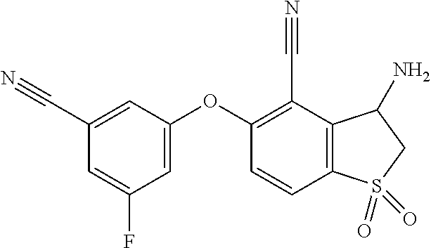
C1(OC2=C(C#N)C3=C(C=C2)S(=O)(=O)CC3N)=CC(F)=CC(C#N)=C1
